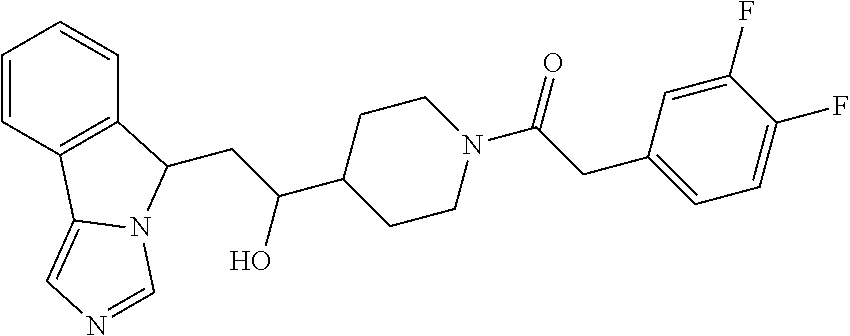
C1=CC2=C(C=C1)C(CC(C1CCN(C(CC3=CC=C(F)C(F)=C3)=O)CC1)O)N1C2=CN=C1
